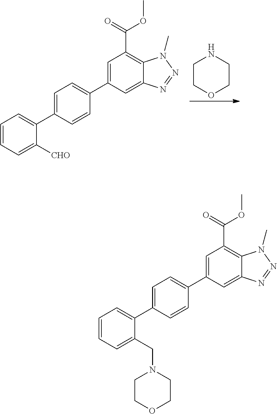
C1COCCN1.C1=CC=C([CHO])C(C2=CC=C(C3=CC(C(=O)OC)=C4C(=C3)N=NN4C)C=C2)=C1.C1=CC=C(CN2CCOCC2)C(C2=CC=C(C3=CC(C(=O)OC)=C4C(=C3)N=NN4C)C=C2)=C1
